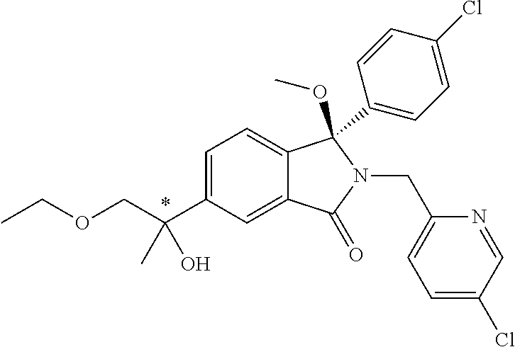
C1=C(C(COCC)(C)O)C=C2C(=C1)C(OC)(C1=CC=C(Cl)C=C1)N(CC1=CC=C(Cl)C=N1)C2=O
